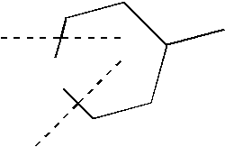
C(CC(CCC(C)(C)C)C)C(C)(C)C
